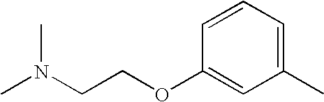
CN(CCOC1=CC(C)=CC=C1)C
